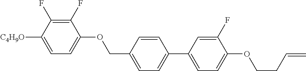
C1(F)=C(F)C([C4H9O])=CC=C1OCC1=CC=C(C2=CC=C(OCCC=C)C(F)=C2)C=C1
